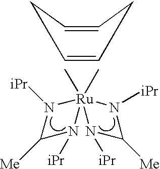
N1([iPr])C([Me])N([iPr])[Ru]12(C)(C)N([iPr])C([Me])N2[iPr].C1=CCCC=CCC1
